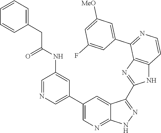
C1=NC=C(C2=CN=C3C(=C2)C(C2=NC4=C(N2)C=CN=C4C2=CC([MeO])=CC(F)=C2)=NN3)C=C1NC(CC1=CC=CC=C1)=O
